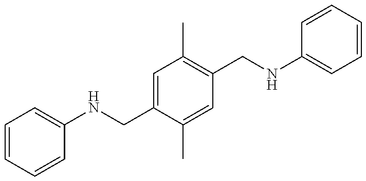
C1=CC=CC(NCC2=CC(C)=C(CNC3=CC=CC=C3)C=C2C)=C1
